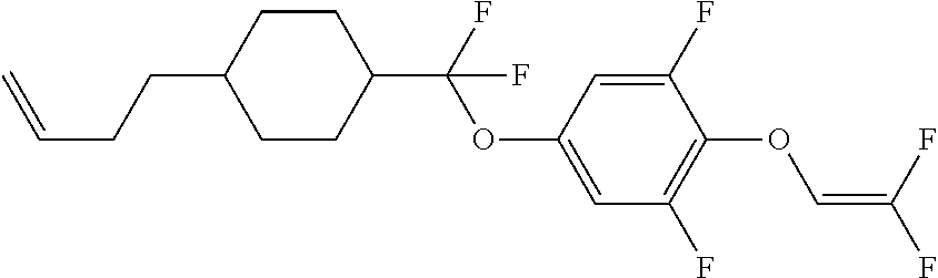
C1CC(C(F)(OC2=CC(F)=C(OC=C(F)F)C(F)=C2)F)CCC1CCC=C
